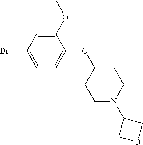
C1(OC)=CC(Br)=CC=C1OC1CCN(C2COC2)CC1
